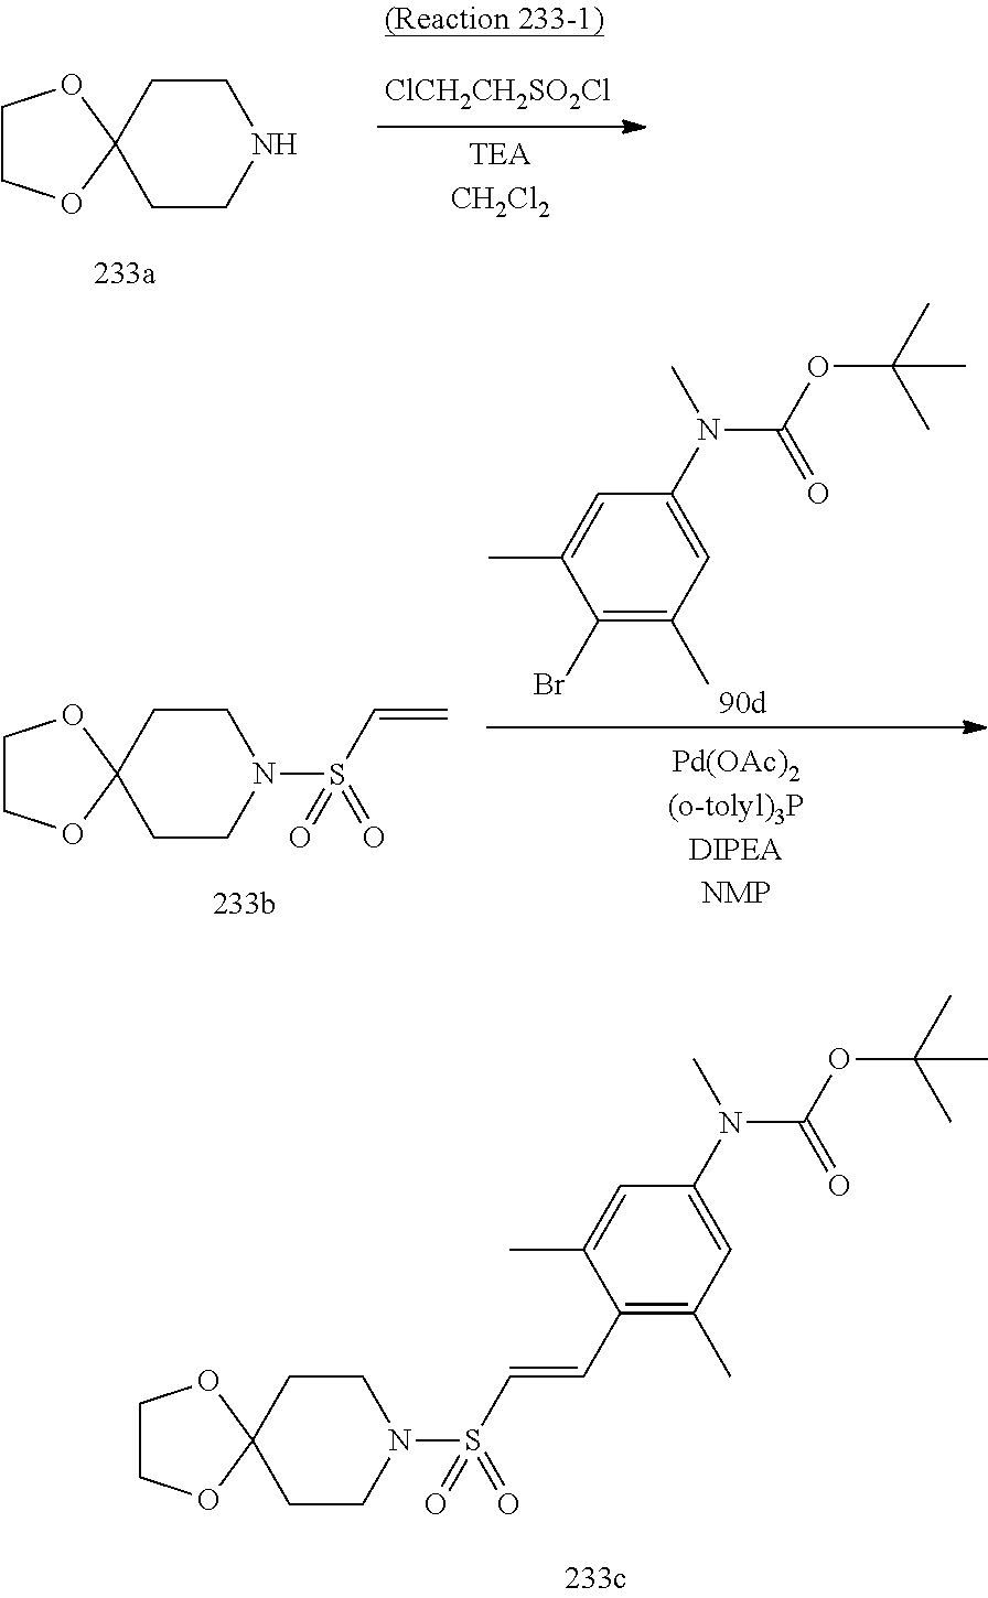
C1COC2(O1)CCNCC2.[ClCH2CH2SO2Cl].C1COC2(O1)CCN(S(C=C)(=O)=O)CC2.CC1=CC(N(C)C(OC(C)(C)C)=O)=CC(C)=C1Br.CC1=CC(N(C)C(OC(C)(C)C)=O)=CC(C)=C1C=CS(N1CCC2(OCCO2)CC1)(=O)=O
